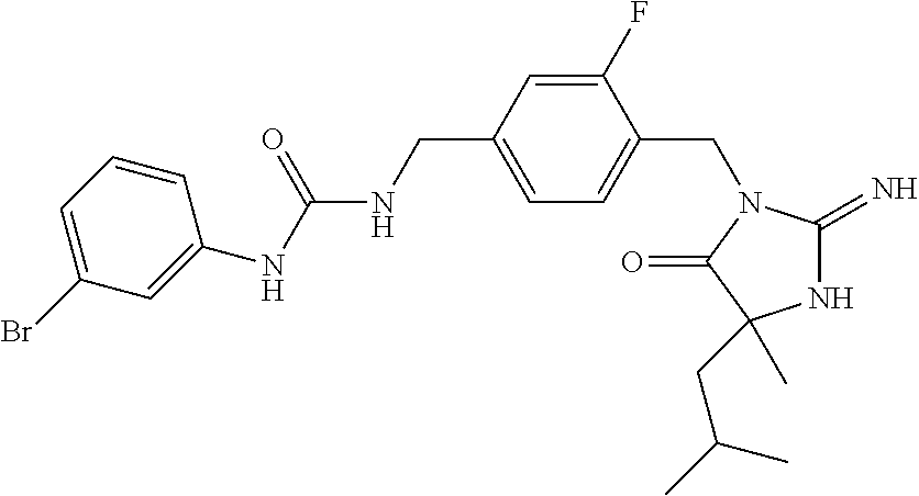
N1C(=N)N(CC2=CC=C(CNC(NC3=CC(Br)=CC=C3)=O)C=C2F)C(=O)C1(CC(C)C)C
